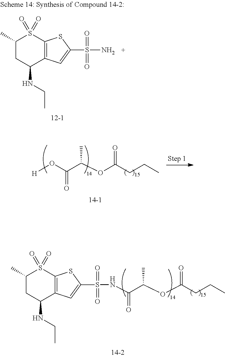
C1(C)CC(NCC)C2=C(S1(=O)=O)SC(S(N)(=O)=O)=C2.[H]OC(C(OC(CCC)=O)C)=O.S(NC(C(OC(CCC)=O)C)=O)(=O)(=O)C1=CC2=C(S(=O)(=O)C(C)CC2NCC)S1
